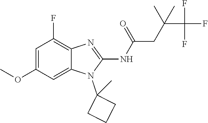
C1=C(OC)C=C2C(=C1F)N=C(NC(=O)CC(C(F)(F)F)(C)C)N2C1(C)CCC1
